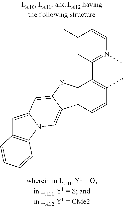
C1(C)=CC(C2=C(C)C=CC3=C2[Y1]C2=CC4=CC5=C(N4C=C32)C=CC=C5)=N(C)C=C1
